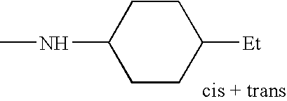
C1C(NC)CCC([Et])C1
